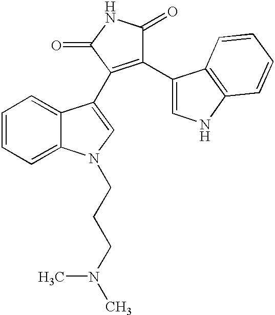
C1=CC=C2C(=C1)C(C1=C(C3=CNC4=C3C=CC=C4)C(=O)NC1=O)=CN2CCCN(C)C
